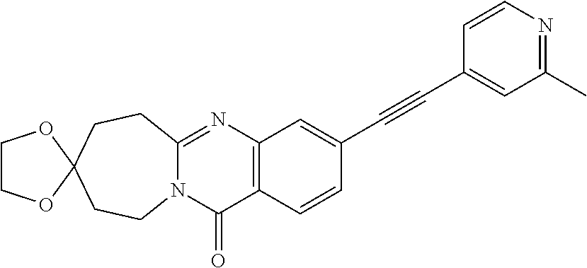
N12C(=NC3=C(C1=O)C=CC(C#CC1=CC(C)=NC=C1)=C3)CCC1(CC2)OCCO1
